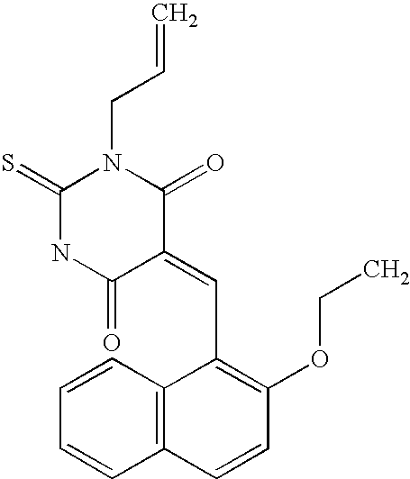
C1(=S)NC(=O)C(=CC2=C(OCC)C=CC3=C2C=CC=C3)C(=O)N1CC=C
